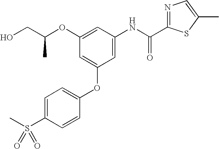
C1=C(S(C)(=O)=O)C=CC(OC2=CC(OC(CO)C)=CC(NC(C3=NC=C(C)S3)=O)=C2)=C1
